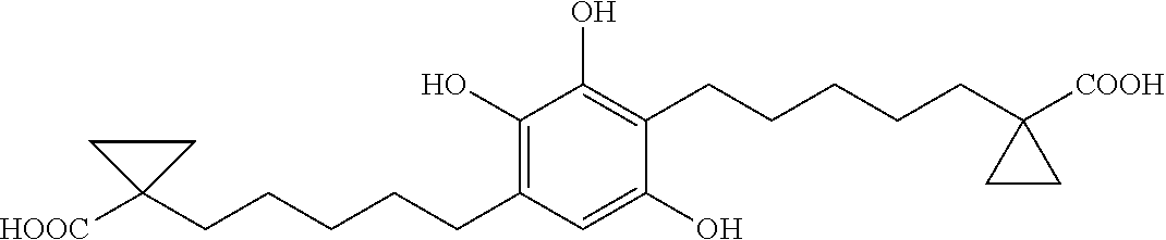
C1(CCCCCC2([HOOC])CC2)=C(O)C(O)=C(CCCCCC2([COOH])CC2)C(O)=C1
